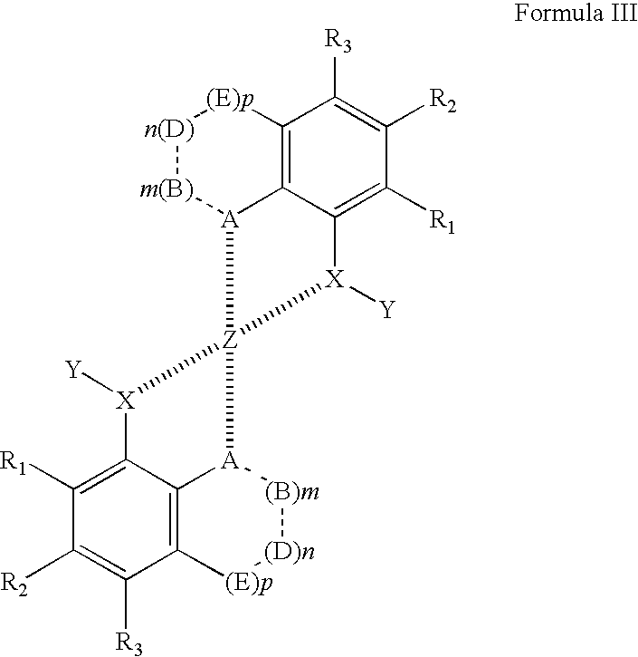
[Y][X]1C2=C([R1])C([R2])=C([R3])C3=C2[A]([(B)m][(D)n][(E)p]3)[Z]12[X]([Y])C1=C([R1])C([R2])=C([R3])C3=C1[A]2[m(B)][n(D)][(E)p]3
